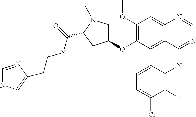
C1(F)=C(NC2=NC=NC3=CC(OC)=C(OC4CN(C)C(C(NCCC5=CNC=N5)=O)C4)C=C23)C=CC=C1Cl
